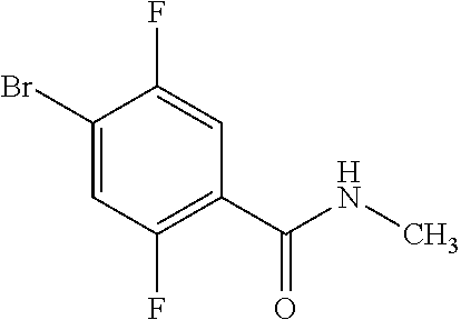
C1(Br)=CC(F)=C(C(NC)=O)C=C1F
